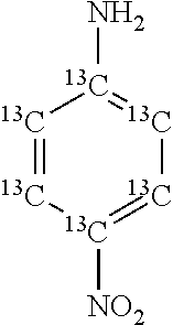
[13C]1=[13C][13C]([NO2])=[13C][13C]=[13C]1N
